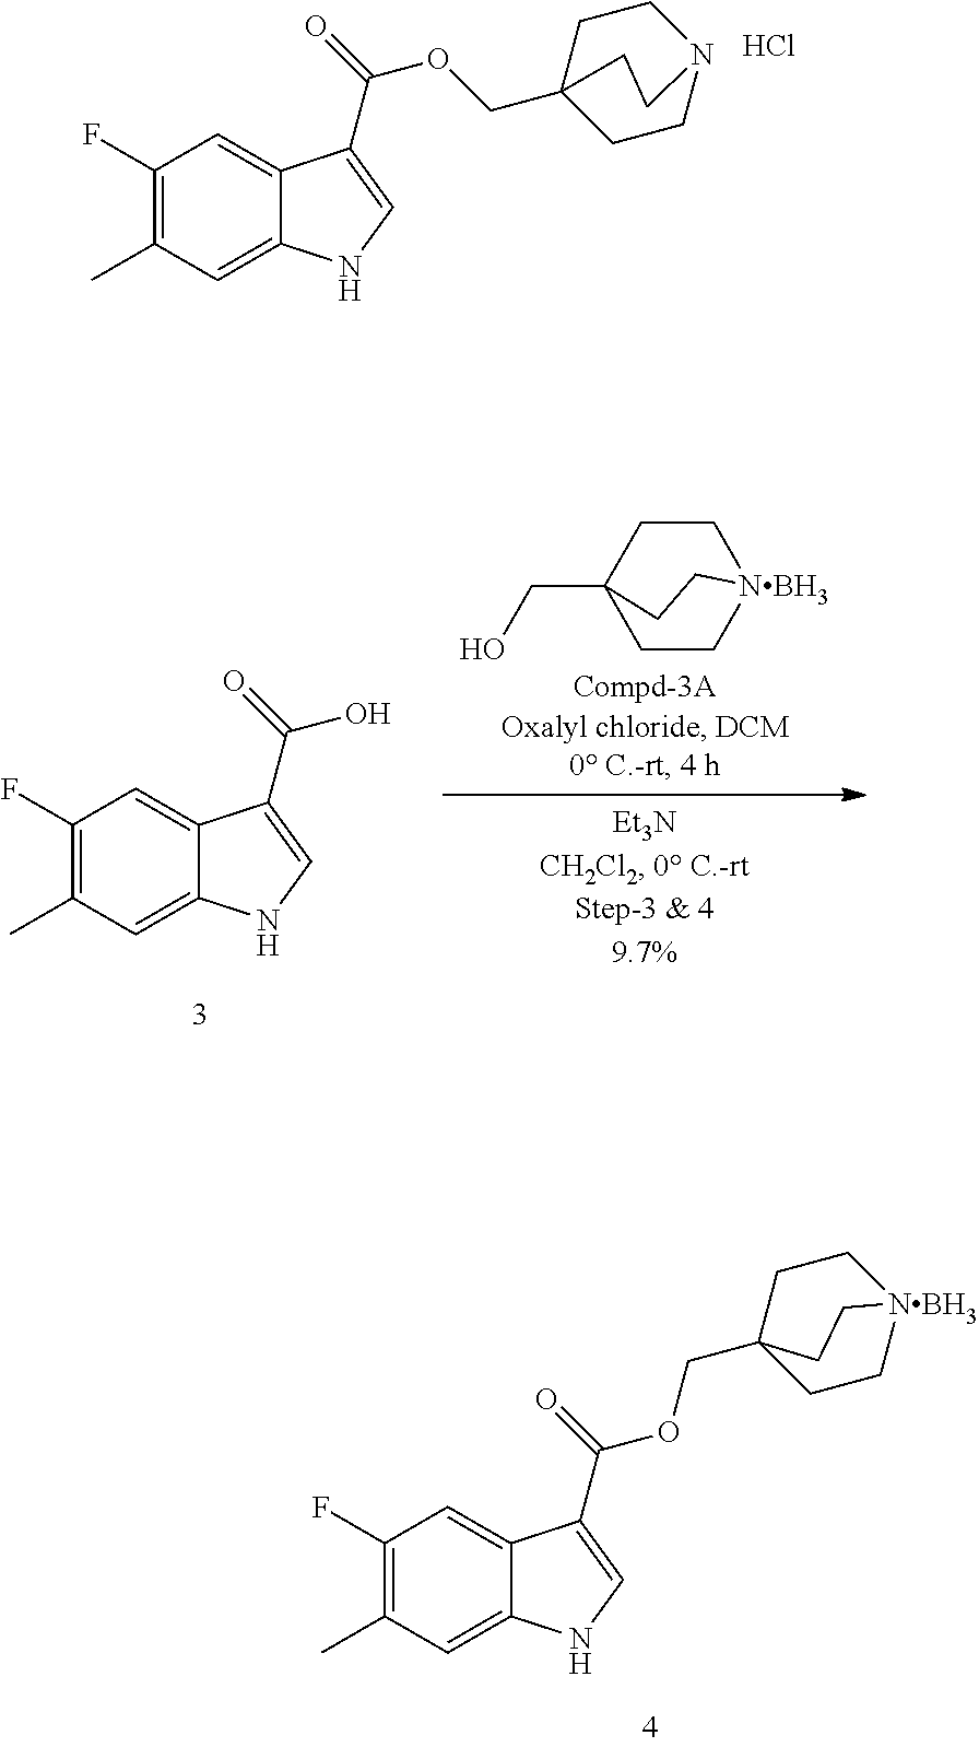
C1(F)=C(C)C=C2C(=C1)C(C(=O)OCC13CCN(CC1)CC3)=CN2.Cl.C1(F)=C(C)C=C2C(=C1)C(C(=O)OCC13CC[NBH3](CC1)CC3)=CN2.C1(F)=C(C)C=C2C(=C1)C(C(=O)O)=CN2.C1CC2(CO)CC[NBH3]1CC2
